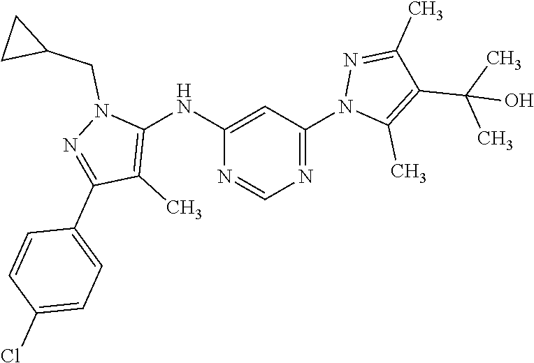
C1(NC2=C(C)C(C3=CC=C(Cl)C=C3)=NN2CC2CC2)=CC(N2C(C)=C(C(C)(C)O)C(C)=N2)=NC=N1
